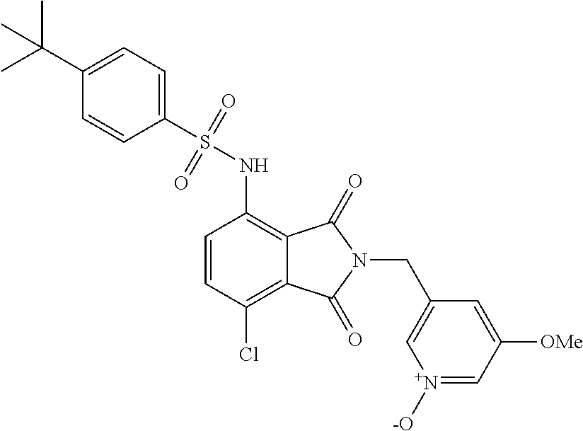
C1=CC(Cl)=C2C(=C1NS(=O)(=O)C1=CC=C(C(C)(C)C)C=C1)C(=O)N(CC1=C[N+]([-O])=CC([OMe])=C1)C2=O
